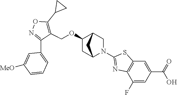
C1(OCC2=C(C3CC3)ON=C2C2=CC=CC([MeO])=C2)CC2N(C3=NC4=C(S3)C=C(C(=O)O)C=C4F)CC1C2
